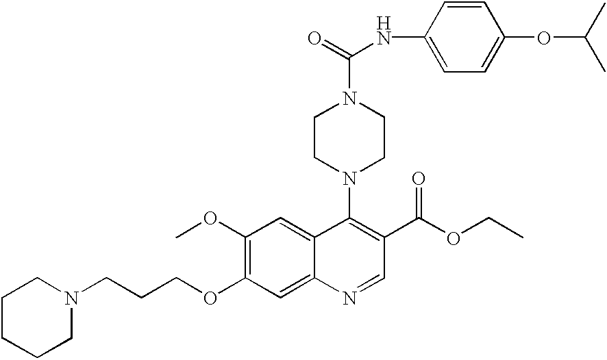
C(COC1=C(OC)C=C2C(=C1)N=CC(C(OCC)=O)=C2N1CCN(C(=O)NC2=CC=C(OC(C)C)C=C2)CC1)CN1CCCCC1
